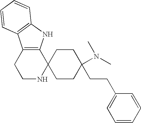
C12=C(NC3=C1C=CC=C3)C1(NCC2)CCC(CCC2=CC=CC=C2)(N(C)C)CC1
